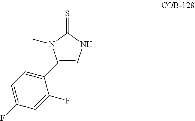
C1(C2=CC=C(F)C=C2F)=CNC(=S)N1C
